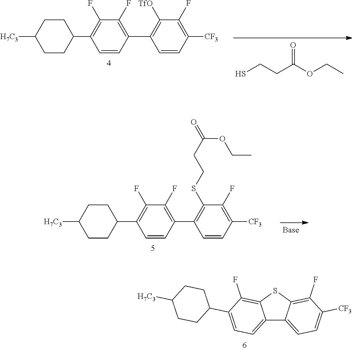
C12=CC=C(C3CCC([H7C3])CC3)C(F)=C1SC1=C(F)C([CF3])=CC=C21.SCCC(OCC)=O.C1=CC(C2=C([TfO])C(F)=C([CF3])C=C2)=C(F)C(F)=C1C1CCC([H7C3])CC1.C1=CC(C2=C(SCCC(=O)OCC)C(F)=C([CF3])C=C2)=C(F)C(F)=C1C1CCC([H7C3])CC1
